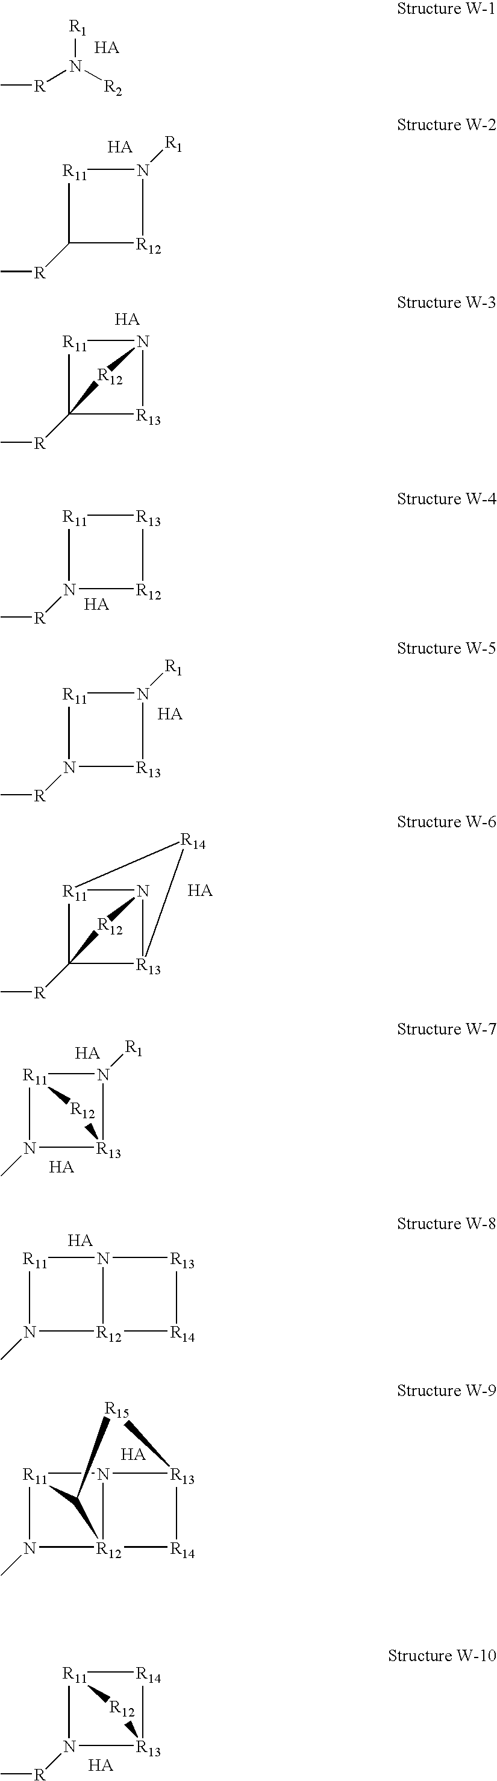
[R](N([R2])[R1])C.[R11]1C([R]C)[R12]N1[R1].[R11]1C2([R]C)[R13]N1[R12]2.[R11]1N([R]C)[R12][R13]1.[R11]1N([R]C)[R13]N1[R1].[R11]12C3([R]C)[R13](N1[R12]3)[R14]2.[R11]12N(C)[R13](N1[R1])[R12]2.[R11]1N(C)[R12]2N1[R13][R14]2.[R11]12N(C)[R12]34N1[R13]([R14]3)[R15]C24.[R11]12N([R]C)[R13]([R14]1)[R12]2
